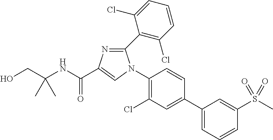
C1(N2C(C3=C(Cl)C=CC=C3Cl)=NC(C(NC(CO)(C)C)=O)=C2)=C(Cl)C=C(C2=CC=CC(S(C)(=O)=O)=C2)C=C1
